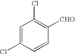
C1=C(Cl)C=CC([CHO])=C1Cl
